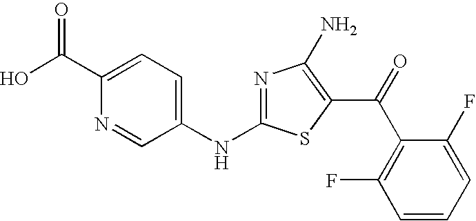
OC(C1=CC=C(NC2=NC(N)=C(C(C3=C(F)C=CC=C3F)=O)S2)C=N1)=O
